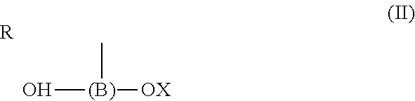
O[(B)]([OX])C.[R]
